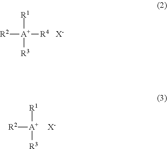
[A+]([R1])([R4])([R3])[R2].[X-].[A+]([R1])([R3])[R2].[X-]
